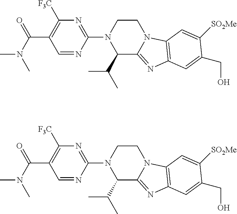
N1(C2=NC([F3C])=C(C(N(C)C)=O)C=N2)C(C(C)C)C2=NC3=C(N2CC1)C=C([SO2Me])C(CO)=C3.N1(C2=NC([F3C])=C(C(N(C)C)=O)C=N2)C(C(C)C)C2=NC3=C(N2CC1)C=C([SO2Me])C(CO)=C3
